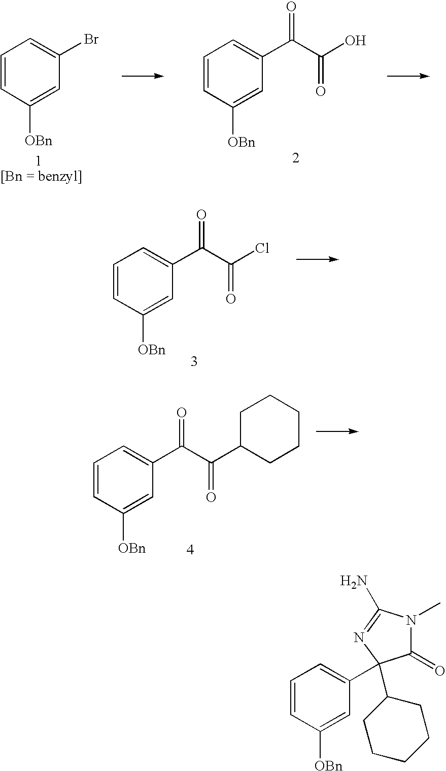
C1=CC([OBn])=CC(Br)=C1.C1=CC([OBn])=CC(C(C(O)=O)=O)=C1.C1=CC([OBn])=CC(C(C(Cl)=O)=O)=C1.C1=CC([OBn])=CC(C(C(C2CCCCC2)=O)=O)=C1.C1=CC([OBn])=CC(C2(C3CCCCC3)C(=O)N(C)C(N)=N2)=C1
